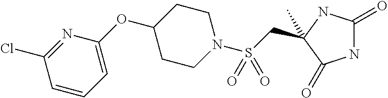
C(S(N1CCC(OC2=CC=CC(Cl)=N2)CC1)(=O)=O)C1(C)NC(=O)NC1=O
